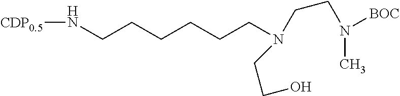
N(CCCCCCN(CCO)CCN(C)[BOC])[CDP0.5]
